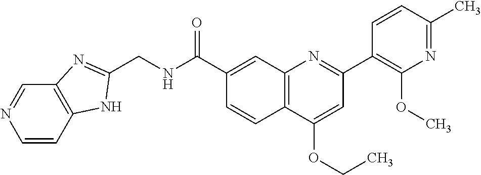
C1(C(NCC2=NC3=C(N2)C=CN=C3)=O)=CC2=C(C=C1)C(OCC)=CC(C1=C(OC)N=C(C)C=C1)=N2
